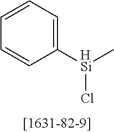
C1=CC=C([HSi](C)Cl)C=C1
